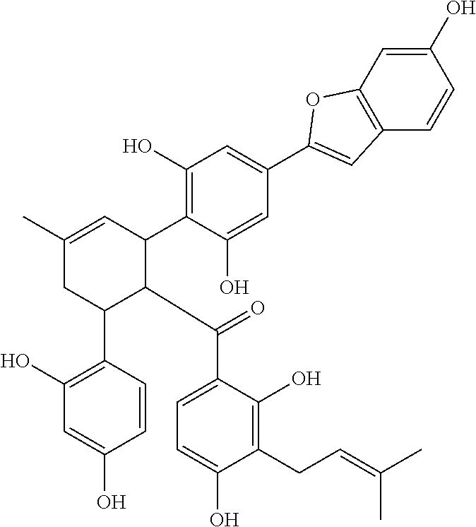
C1=C(C(=O)C2C(C3=C(O)C=C(C4=CC5=C(C=C(O)C=C5)O4)C=C3O)C=C(C)CC2C2=C(O)C=C(O)C=C2)C(O)=C(CC=C(C)C)C(O)=C1
